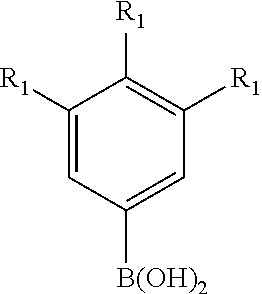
C1([R1])=CC([B(OH)2])=CC([R1])=C1[R1]
